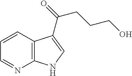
C12=C(C=CC=N1)C(C(=O)CCCO)=CN2
